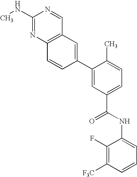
C1(C2=CC(C(NC3=CC=CC([F3C])=C3F)=O)=CC=C2C)=CC2=C(C=C1)N=C(NC)N=C2
